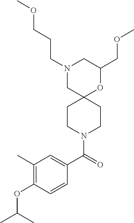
N1(CCCOC)CC2(OC(COC)C1)CCN(C(C1=CC(C)=C(OC(C)C)C=C1)=O)CC2
